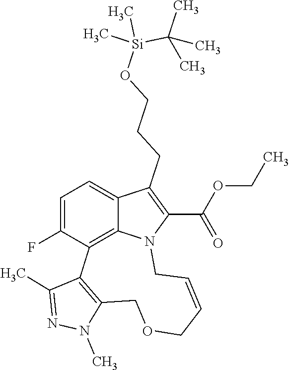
N1(C)C2=C(C(C)=N1)C1=C3C(=CC=C1F)C(CCCO[Si](C(C)(C)C)(C)C)=C(C(OCC)=O)N3CC=CCOC2
